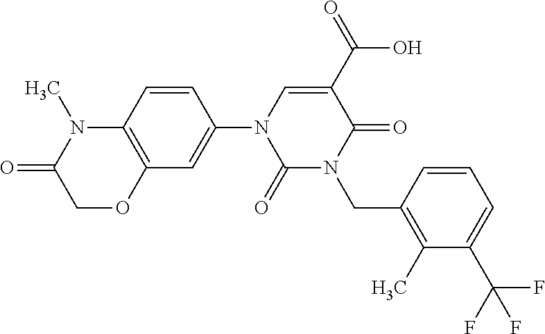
C12=C(C=CC(N3C=C(C(=O)O)C(=O)N(CC4=C(C)C(C(F)(F)F)=CC=C4)C3=O)=C1)N(C)C(=O)CO2
